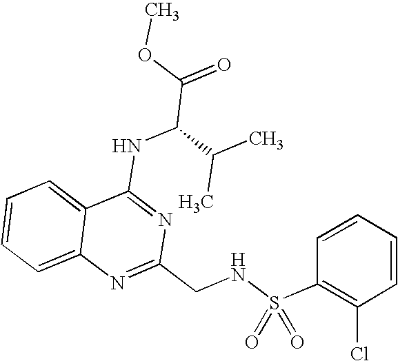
C12=CC=CC=C1N=C(CNS(C1=C(Cl)C=CC=C1)(=O)=O)N=C2NC(C(=O)OC)C(C)C
